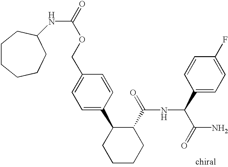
C1=C(C2CCCCC2C(=O)NC(C(N)=O)C2=CC=C(F)C=C2)C=CC(COC(=O)NC2CCCCCC2)=C1
